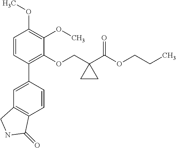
C1=CC(C2=CC3=C(C=C2)C(=O)NC3)=C(OCC2(C(OCCC)=O)CC2)C(OC)=C1OC
